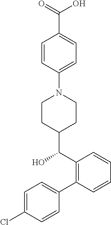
C1=C(Cl)C=CC(C2=C(C(O)C3CCN(C4=CC=C(C(=O)O)C=C4)CC3)C=CC=C2)=C1
